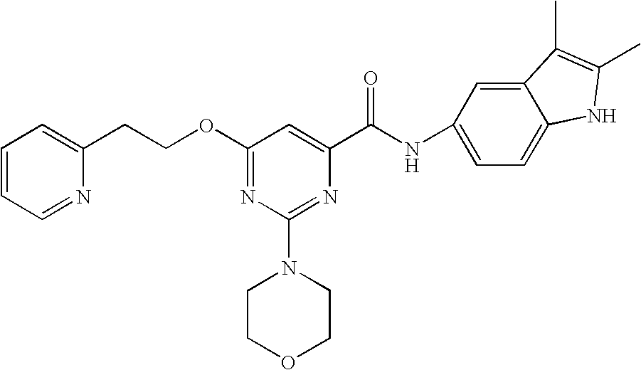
O(C1=NC(N2CCOCC2)=NC(C(NC2=CC=C3C(=C2)C(C)=C(C)N3)=O)=C1)CCC1=CC=CC=N1
